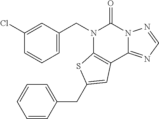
C1=C(CN2C3=C(C4=NC=NN4C2=O)C=C(CC2=CC=CC=C2)S3)C=C(Cl)C=C1
